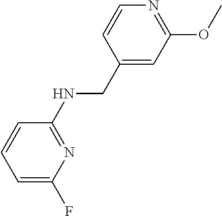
C1(NCC2=CC(OC)=NC=C2)=NC(F)=CC=C1
